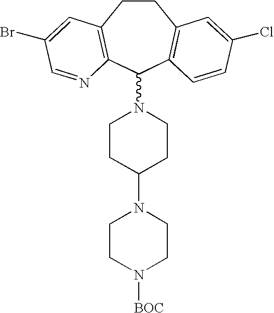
C1CC2=C(C(N3CCC(N4CCN([BOC])CC4)CC3)C3=C1C=C(Cl)C=C3)N=CC(Br)=C2
